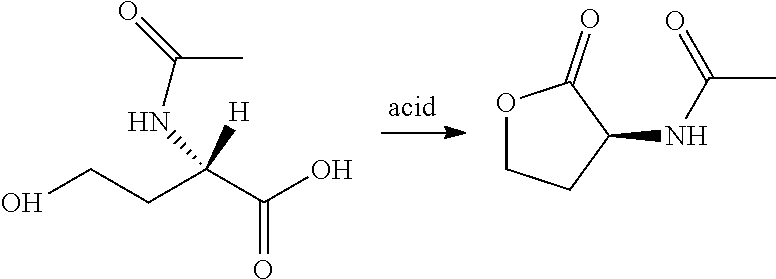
O1CCC(NC(C)=O)C1=O.OCCC(C(O)=O)([H])NC(=O)C
